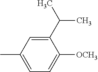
C1=C(C)C=C(C(C)C)C([OCH3])=C1
